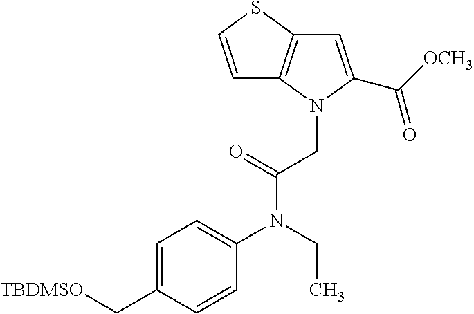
C1=C(C[TBDMSO])C=CC(N(CC)C(CN2C(C([OCH3])=O)=CC3=C2C=CS3)=O)=C1
